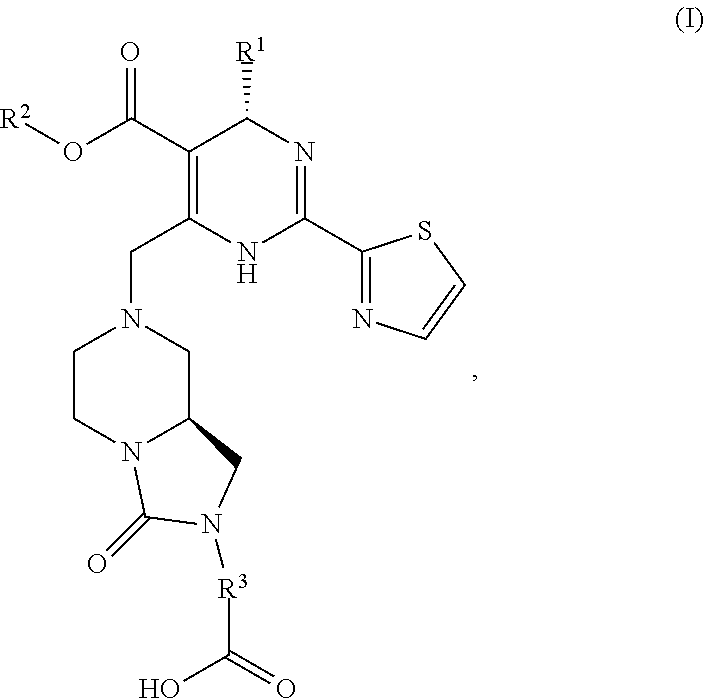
C1CN2C(CN1CC1=C(C(O[R2])=O)C([R1])N=C(C3=NC=CS3)N1)CN([R3]C(=O)O)C2=O
